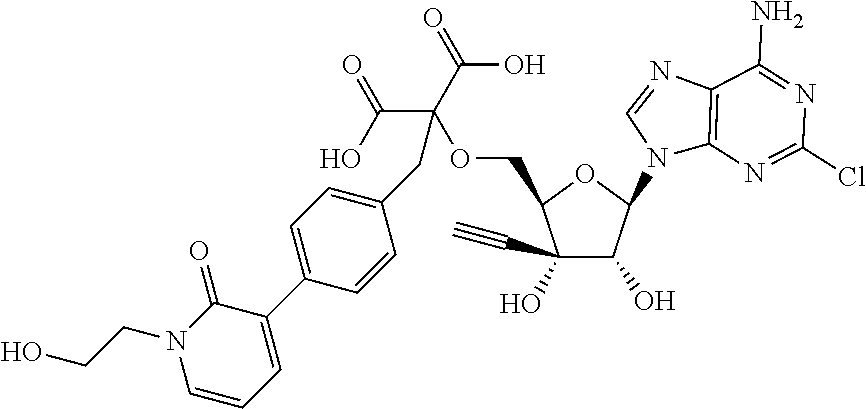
C1(C#C)(O)C(O)C(N2C3=C(N=C2)C(N)=NC(Cl)=N3)OC1COC(C(O)=O)(C(O)=O)CC1=CC=C(C2=CC=CN(CCO)C2=O)C=C1
